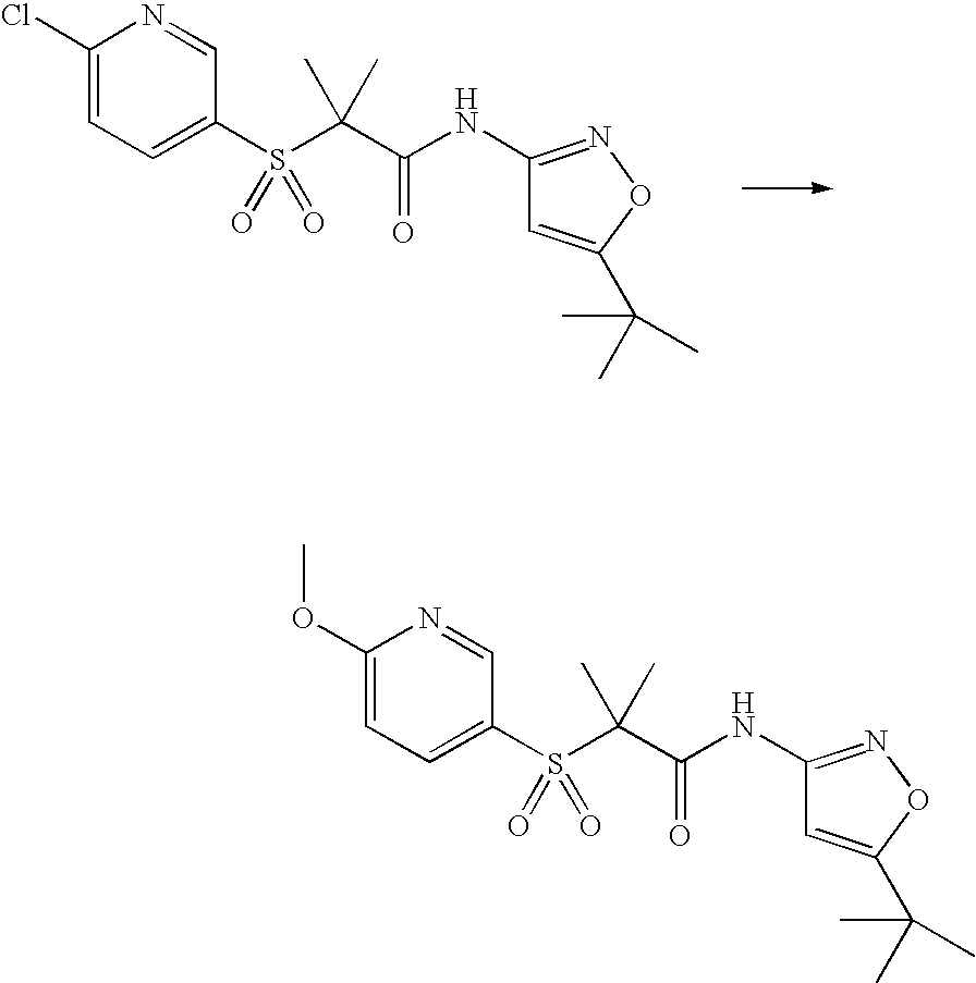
C1(Cl)=CC=C(S(C(C(NC2=NOC(C(C)(C)C)=C2)=O)(C)C)(=O)=O)C=N1.C1(OC)=CC=C(S(C(C(NC2=NOC(C(C)(C)C)=C2)=O)(C)C)(=O)=O)C=N1
